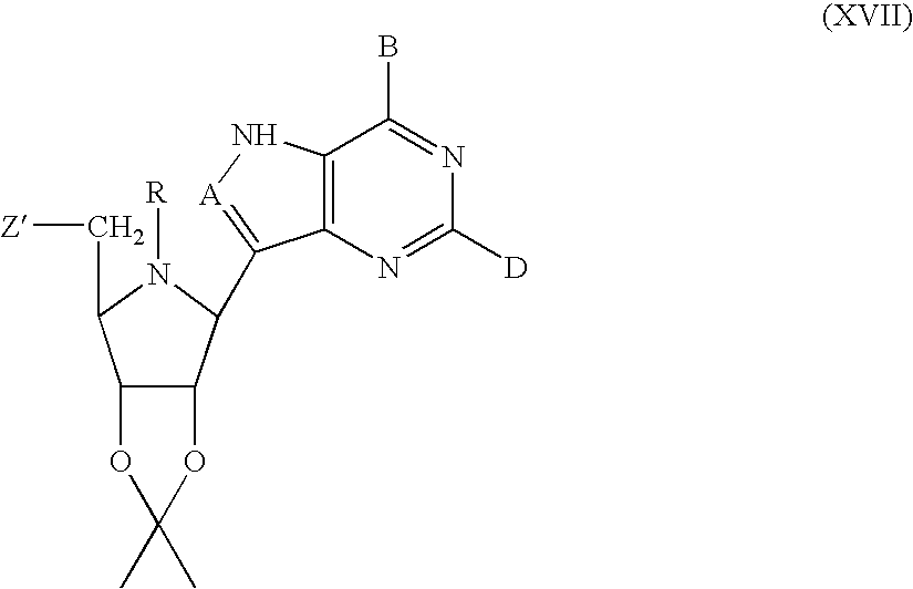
C12C(C(C3=[A]NC4=C3N=C([D])N=C4B)N([R])C1C[Z])OC(C)(C)O2
